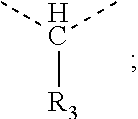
CC(C)[R3]
